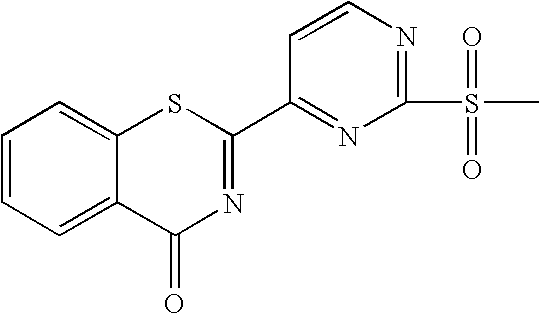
C1(C2=NC(=O)C3=CC=CC=C3S2)=NC(S(C)(=O)=O)=NC=C1
